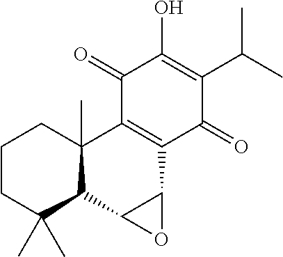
C1CC(C)(C)C2C(C)(C1)C1=C(C3C2O3)C(=O)C(C(C)C)=C(O)C1=O
